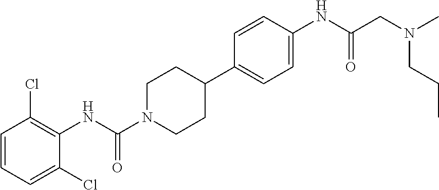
C1=CC=C(Cl)C(NC(N2CCC(C3=CC=C(NC(CN(CCC)C)=O)C=C3)CC2)=O)=C1Cl
